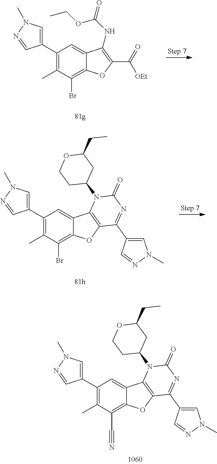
C1(C2=CN(C)N=C2)=C(C)C(C#N)=C2C(=C1)C1=C(O2)C(C2=CN(C)N=C2)=NC(=O)N1C1CC(CC)OCC1.C1(C2=CN(C)N=C2)=C(C)C(Br)=C2C(=C1)C(NC(=O)OCC)=C(C([OEt])=O)O2.C1(C2=CN(C)N=C2)=C(C)C(Br)=C2C(=C1)C1=C(O2)C(C2=CN(C)N=C2)=NC(=O)N1C1CC(CC)OCC1
